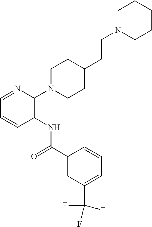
C1=NC(N2CCC(CCN3CCCCC3)CC2)=C(NC(C2=CC(C(F)(F)F)=CC=C2)=O)C=C1
